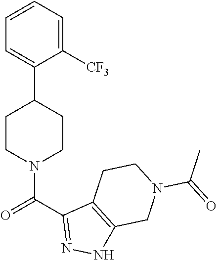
C1=CC=C([CF3])C(C2CCN(C(C3=NNC4=C3CCN(C(=O)C)C4)=O)CC2)=C1
